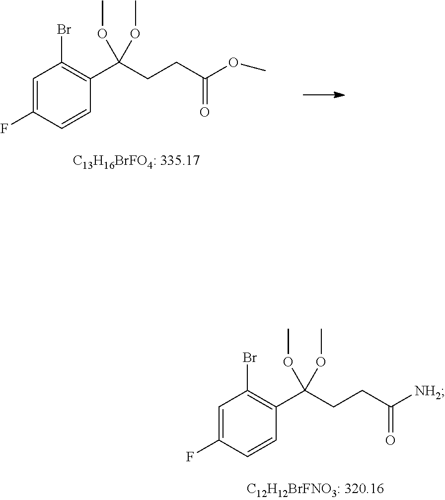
C1=C(F)C=CC(C(CCC(OC)=O)(OC)OC)=C1Br.C1=C(F)C=CC(C(CCC([NH2])=O)(OC)OC)=C1Br
